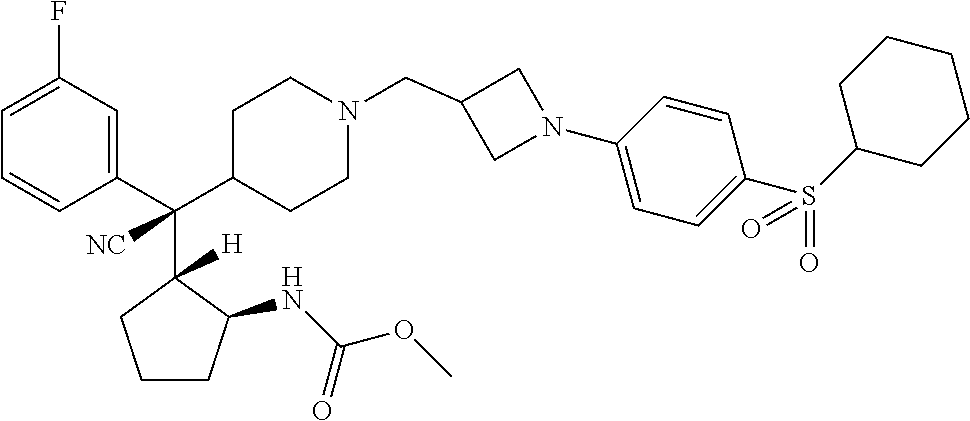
C1=C(F)C=C(C(C2CCN(CC3CN(C4=CC=C(S(C5CCCCC5)(=O)=O)C=C4)C3)CC2)(C2([H])C(NC(OC)=O)CCC2)[NC])C=C1
